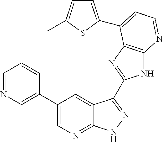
C1=NC=C(C2=CN=C3C(=C2)C(C2=NC4=C(N2)N=CC=C4C2=CC=C(C)S2)=NN3)C=C1
